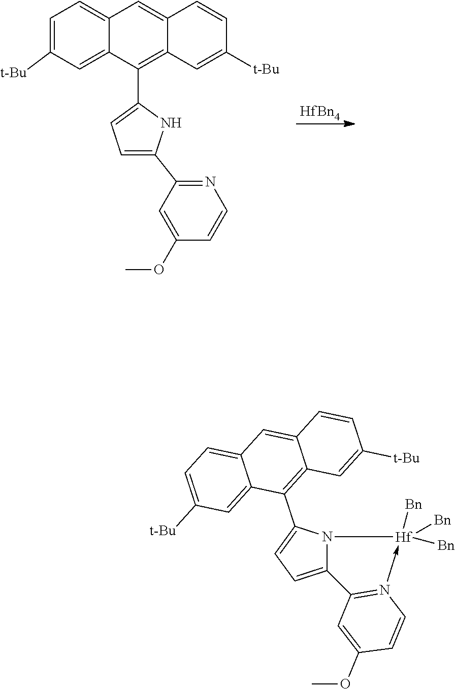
C12=CC([t-Bu])=CC=C1C=C1C=CC([t-Bu])=CC1=C2C1=CC=C(C2=NC=CC(OC)=C2)N1.[HfBn4].C12=CC=C(C3=C4C(=CC5=CC=C([t-Bu])C=C35)C=CC([t-Bu])=C4)N1[Hf]([Bn])([Bn])([Bn])-N1=C2C=C(OC)C=C1
